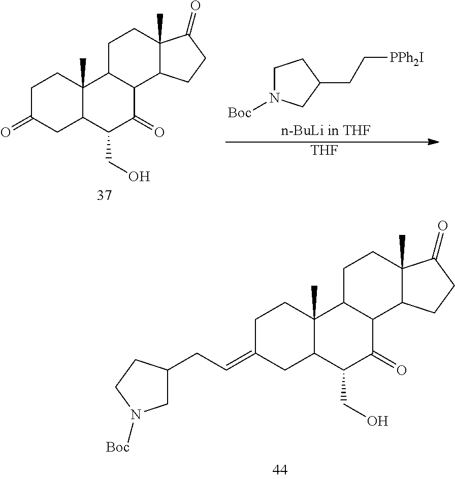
C1N([Boc])CC(CC[PPh2I])C1.C1C(=O)CC2C(C)(C1)C1C(C(=O)C2CO)C2C(C)(CC1)C(=O)CC2.[THF].C1C(=CCC2CN([Boc])CC2)CC2C(C)(C1)C1C(C(=O)C2CO)C2C(C)(CC1)C(=O)CC2
